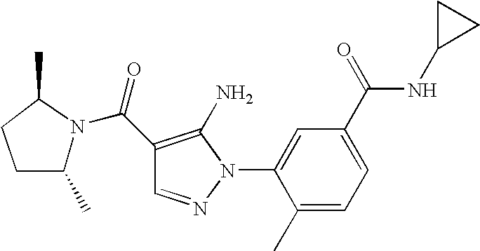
N1(C(C2=C(N)N(C3=CC(C(=O)NC4CC4)=CC=C3C)N=C2)=O)C(C)CCC1C
